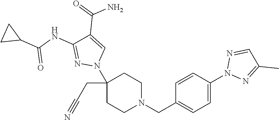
C1(CC#N)(N2C=C(C(=O)N)C(NC(C3CC3)=O)=N2)CCN(CC2=CC=C(N3N=C(C)C=N3)C=C2)CC1
